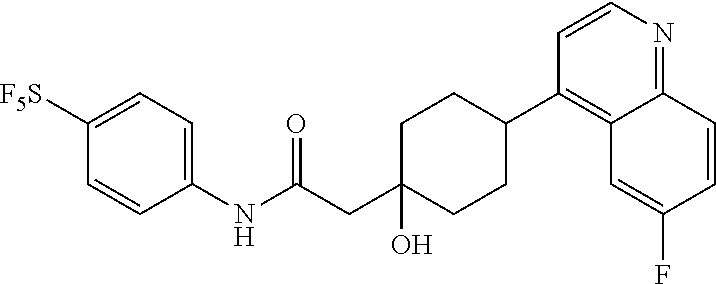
C1(NC(CC2(O)CCC(C3=C4C(=NC=C3)C=CC(F)=C4)CC2)=O)=CC=C([F5S])C=C1
